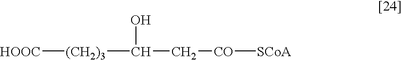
[HOOC][(CH2)3]C(C[CO][SCoA])O
